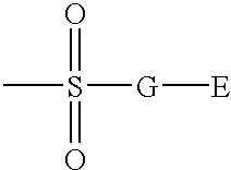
CS([G][E])(=O)=O
